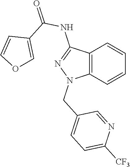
C12=C(C=CC=C1)N(CC1=CC=C([CF3])N=C1)N=C2NC(=O)C1=COC=C1
